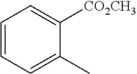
C1=CC=C(C)C([CO2CH3])=C1
